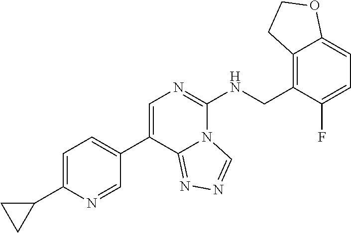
C1(C2=CC=C(C3=CN=C(NCC4=C5C(=CC=C4F)OCC5)N4C3=NN=C4)C=N2)CC1
